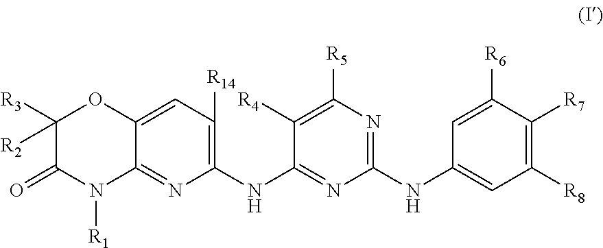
C1([R2])([R3])C(=O)N([R1])C2=NC(NC3=NC(NC4=CC([R8])=C([R7])C([R6])=C4)=NC([R5])=C3[R4])=C([R14])C=C2O1
